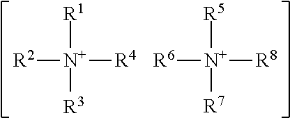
[R2][N+]([R4])([R1])[R3].[R6][N+]([R8])([R5])[R7]
